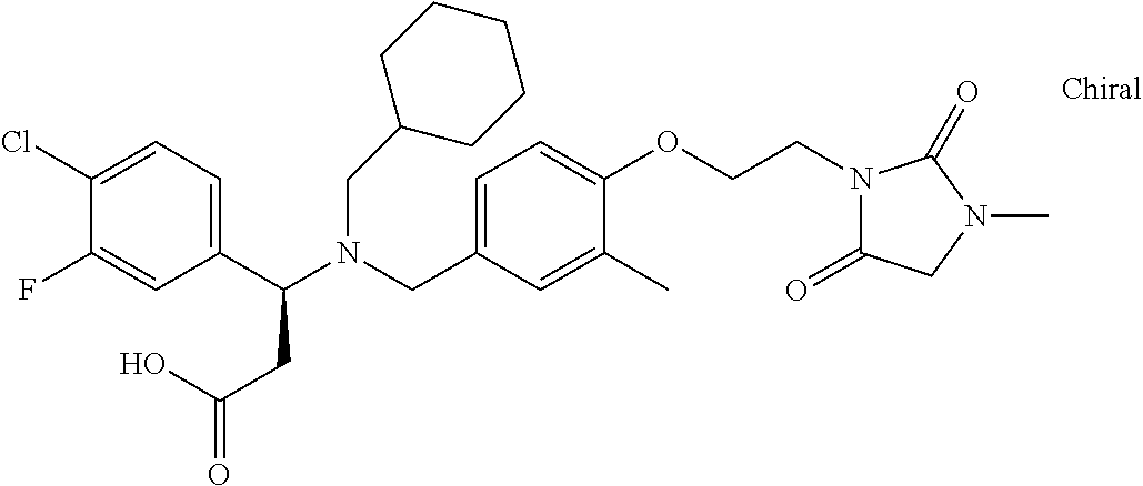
N(CC1=CC=C(OCCN2C(=O)CN(C)C2=O)C(C)=C1)(C(C1=CC=C(Cl)C(F)=C1)CC(=O)O)CC1CCCCC1
